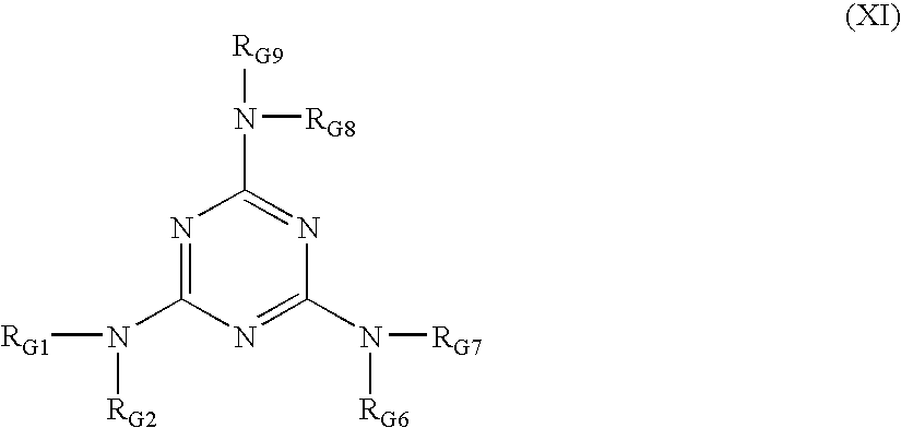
N1=C(N([RG2])[RG1])N=C(N([RG6])[RG7])N=C1N([RG9])[RG8]
